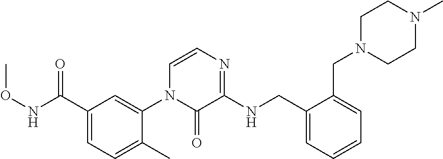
C1(C(NOC)=O)=CC=C(C)C(N2C=CN=C(NCC3=CC=CC=C3CN3CCN(C)CC3)C2=O)=C1
